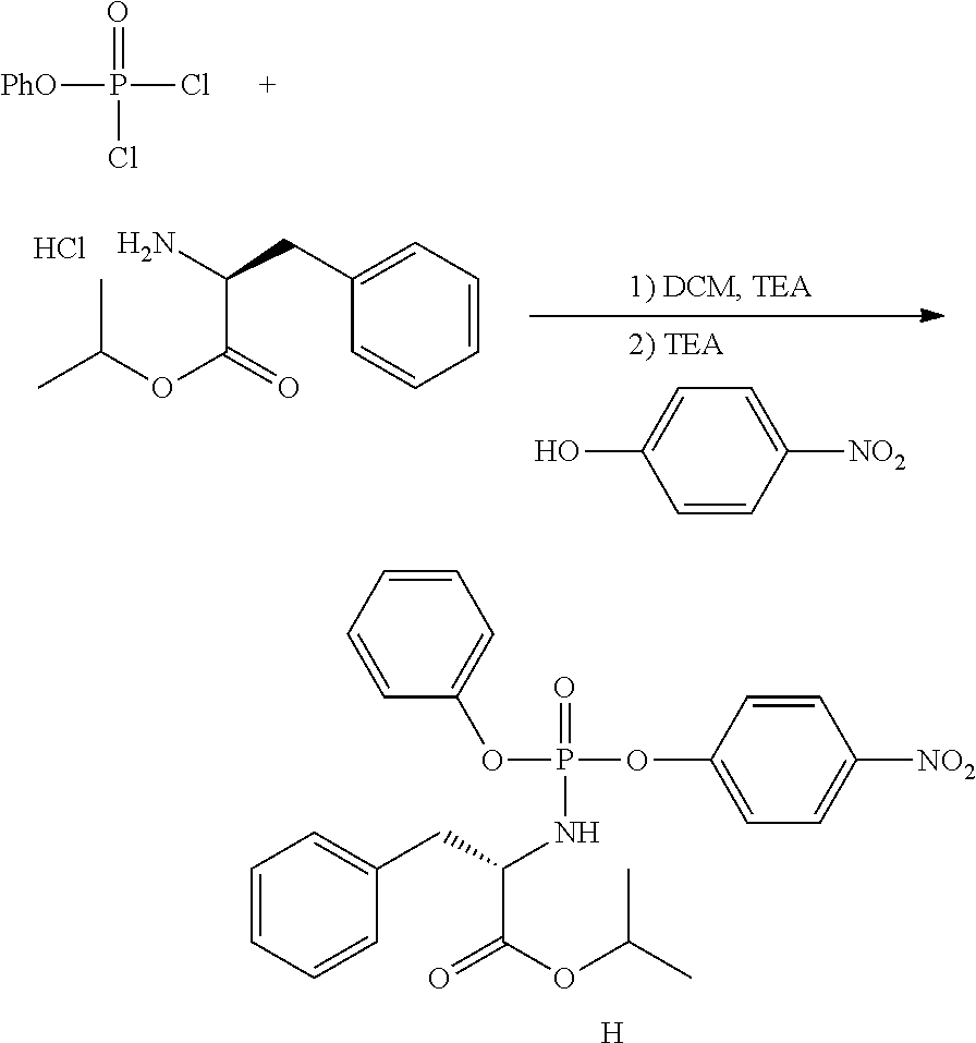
[PhO]P(Cl)(=O)Cl.C(CC1=CC=CC=C1)(N)C(=O)OC(C)C.Cl.C1=CC([NO2])=CC=C1O.N(P(=O)(OC1=CC=C([NO2])C=C1)OC1=CC=CC=C1)C(C(=O)OC(C)C)CC1=CC=CC=C1.[H]
